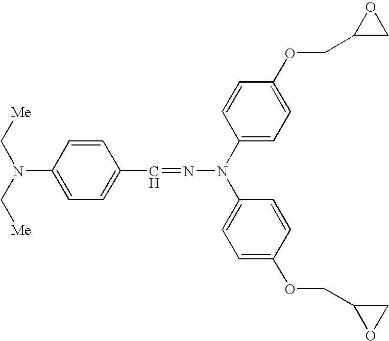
C1=C(N(C[Me])C[Me])C=CC(C=NN(C2=CC=C(OCC3CO3)C=C2)C2=CC=C(OCC3OC3)C=C2)=C1
